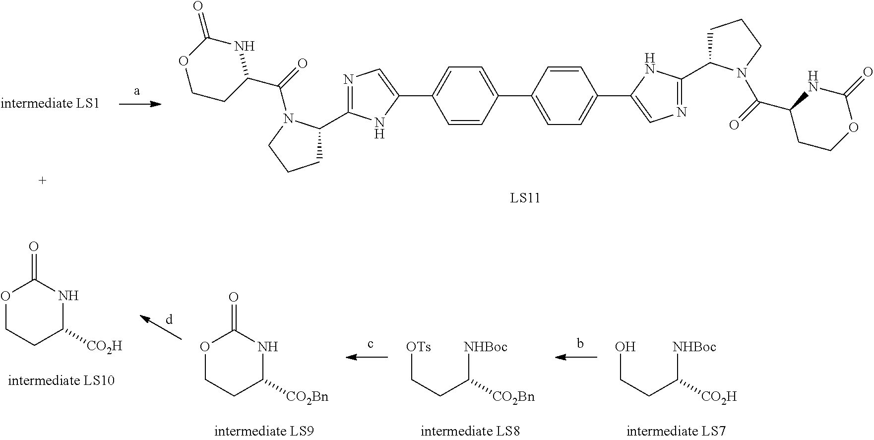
C1=CC(C2=CC=C(C3=CN=C(C4CCCN4C(C4CCOC(=O)N4)=O)N3)C=C2)=CC=C1C1=CN=C(C2CCCN2C(=O)C2NC(=O)OCC2)N1.O1CCC([CO2H])NC1=O.O1CCC([CO2Bn])NC1=O.[OTs]CCC([NHBoc])[CO2Bn].OCCC([NHBoc])[CO2H]
